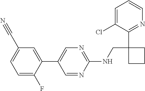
C1(NCC2(C3=NC=CC=C3Cl)CCC2)=NC=C(C2=CC(C#N)=CC=C2F)C=N1
